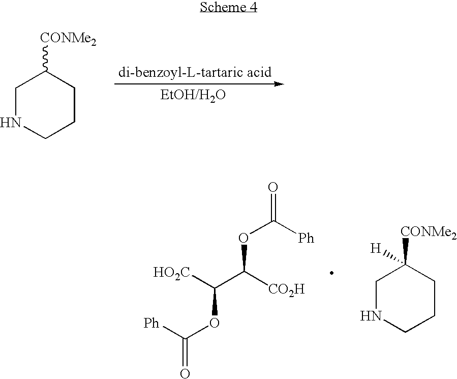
C1NCCCC1[CONMe2].O(C([Ph])=O)C([CO2H])C([HO2C])OC([Ph])=O.C1NCCCC1([H])[CONMe2]
